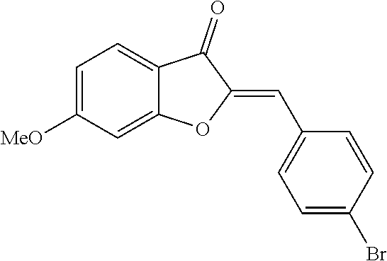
C1=C([MeO])C=C2C(=C1)C(=O)C(=CC1=CC=C(Br)C=C1)O2
